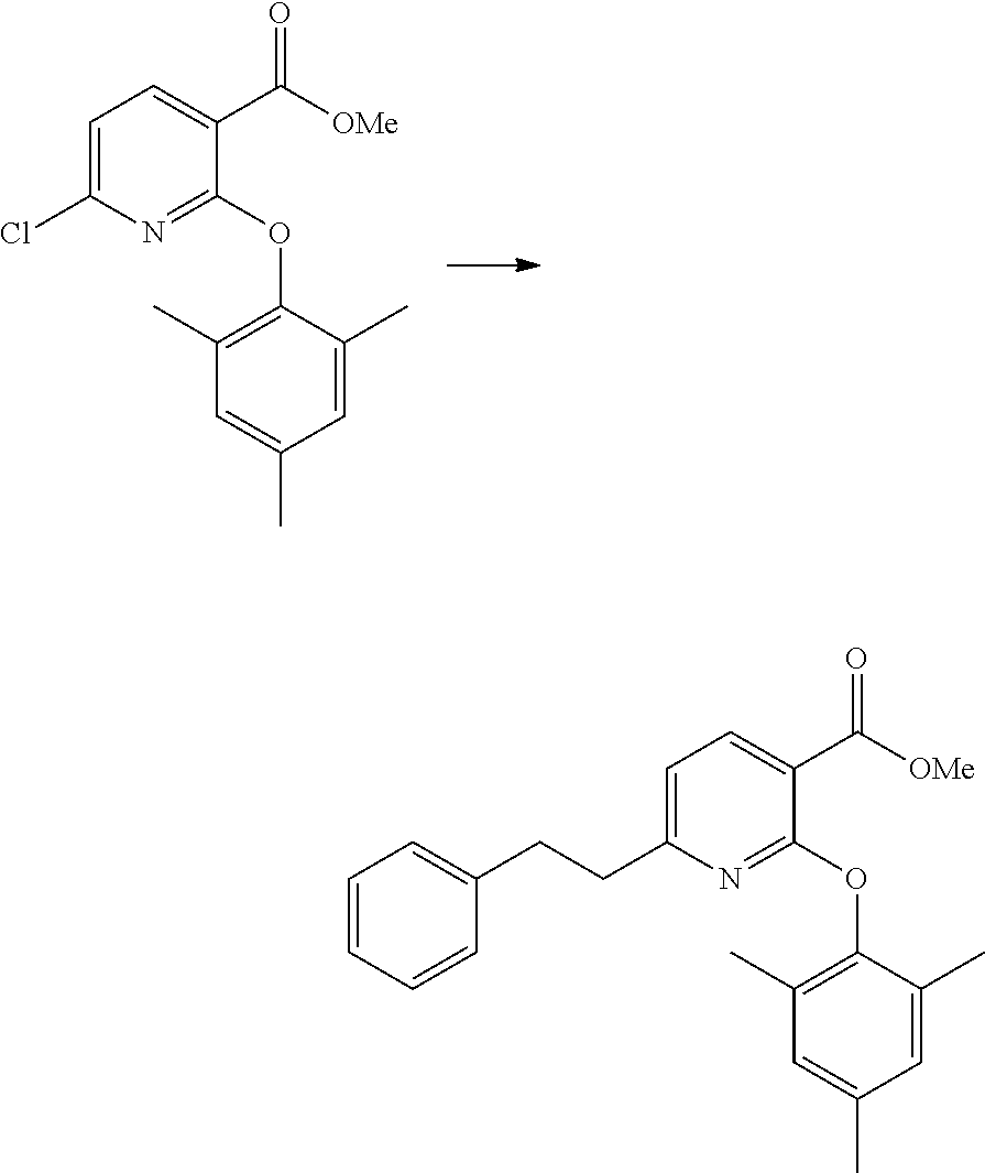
C1=C(Cl)N=C(OC2=C(C)C=C(C)C=C2C)C(C([OMe])=O)=C1.C1=C(CCC2=CC=CC=C2)N=C(OC2=C(C)C=C(C)C=C2C)C(C([OMe])=O)=C1
